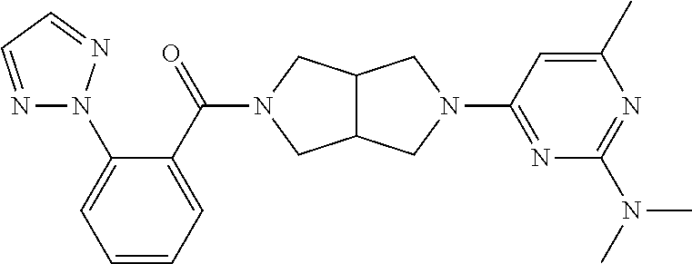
C12C(CN(C(C3=CC=CC=C3N3N=CC=N3)=O)C1)CN(C1=NC(N(C)C)=NC(C)=C1)C2
